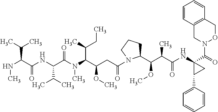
N(C(C(NC(C(N(C)C(C(CC)C)C(OC)CC(=O)N1C(C(OC)C(C(=O)NC2(C(=O)N3OCC4=C(C3)C=CC=C4)C(C3=CC=CC=C3)C2)C)CCC1)=O)C(C)C)=O)C(C)C)C
